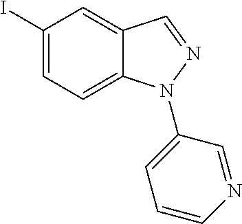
IC1=CC=C2C(=C1)C=NN2C1=CC=CN=C1
